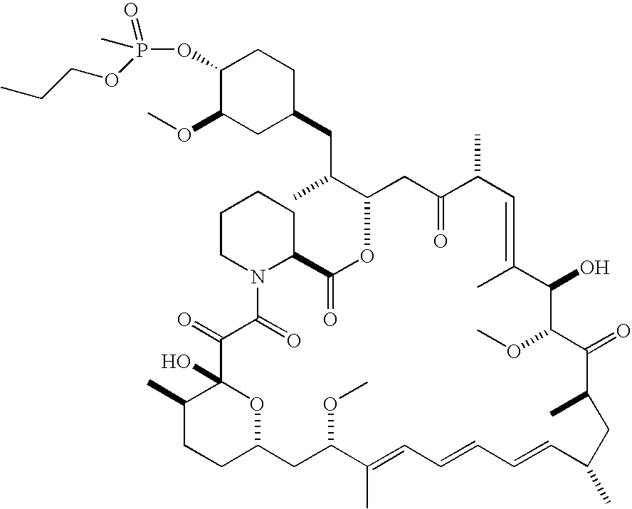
O(C1C(OC)CC(CC(C2CC(=O)C(C)C=C(C)C(O)C(OC)C(=O)C(C)CC(C)C=CC=CC=C(C)C(OC)CC3CCC(C)C(O)(O3)C(=O)C(=O)N3CCCCC3C(=O)O2)C)CC1)P(C)(=O)OCCC
